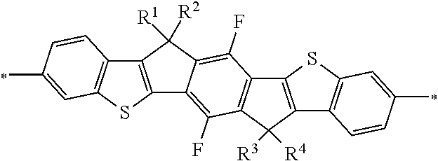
C12=C(SC3=C1C=CC(C)=C3)C1=C(F)C3=C(C(F)=C1C2([R1])[R2])C1=C(C3([R3])[R4])C2=C(S1)C=C(C)C=C2
